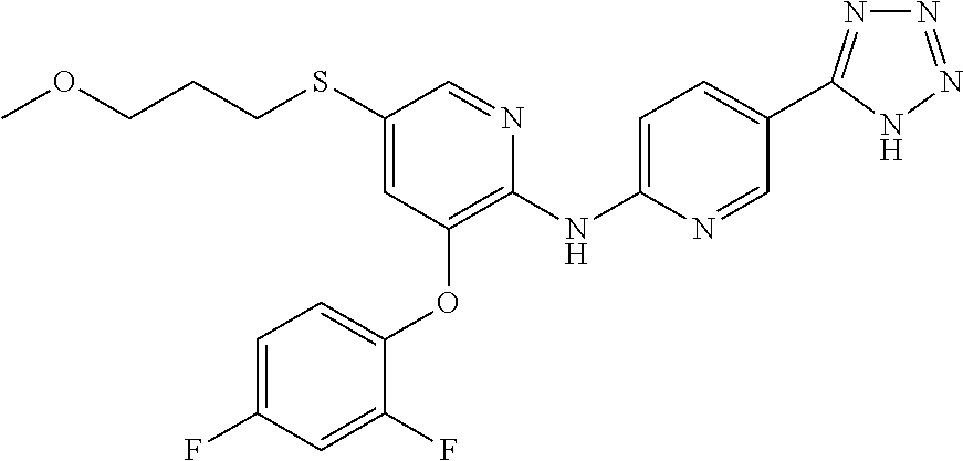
C1(SCCCOC)=CC(OC2=CC=C(F)C=C2F)=C(NC2=CC=C(C3=NN=NN3)C=N2)N=C1
